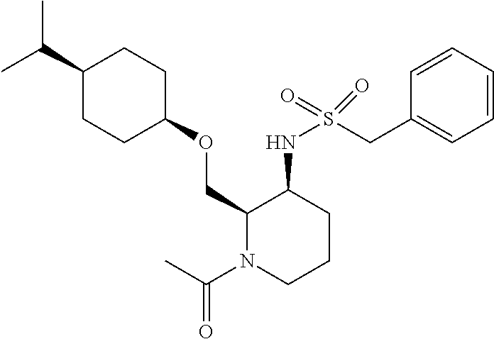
C(C)(C)C1CCC(OCC2N(C(C)=O)CCCC2NS(CC2=CC=CC=C2)(=O)=O)CC1
